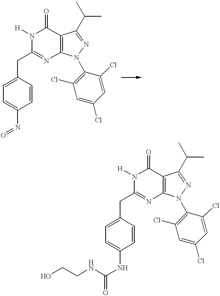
C1=C(CC2=NC3=C(C(=O)N2[H])C(C(C)C)=NN3C2=C(Cl)C=C(Cl)C=C2Cl)C=CC(N=O)=C1.C1=C(CC2=NC3=C(C(=O)N2[H])C(C(C)C)=NN3C2=C(Cl)C=C(Cl)C=C2Cl)C=CC(NC(=O)NCCO)=C1
